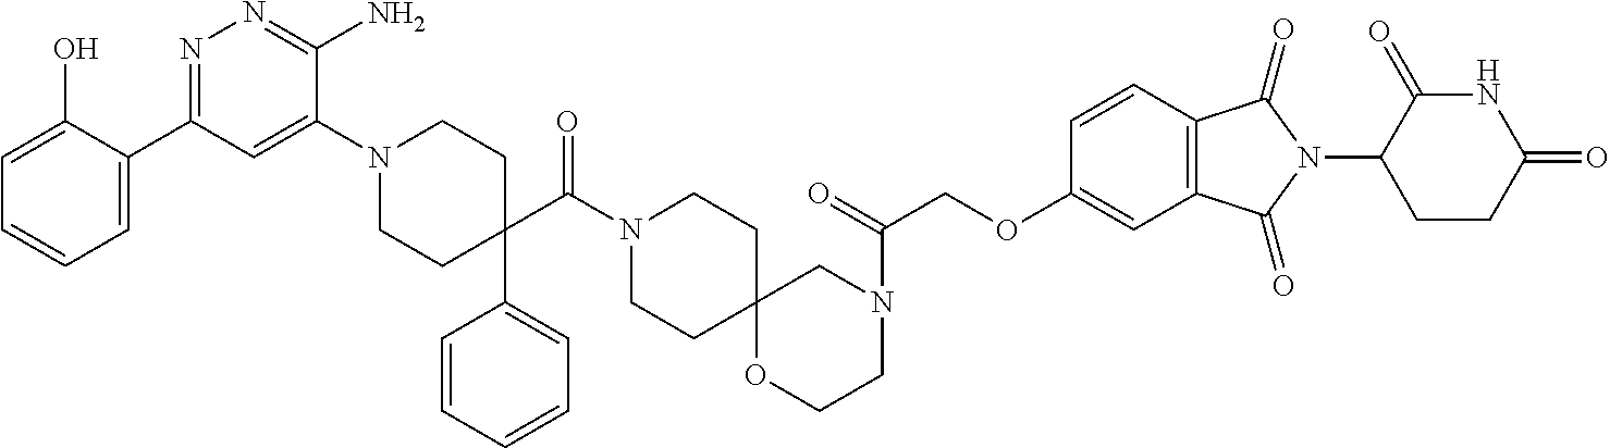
C1=CC=C(C2=NN=C(N)C(N3CCC(C4=CC=CC=C4)(C(N4CCC5(CC4)OCCN(C(COC4=CC6=C(C=C4)C(=O)N(C4CCC(=O)NC4=O)C6=O)=O)C5)=O)CC3)=C2)C(O)=C1
